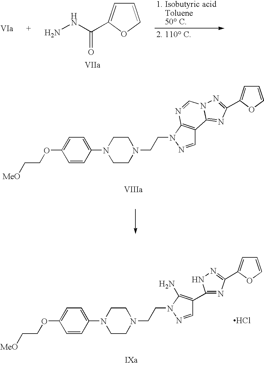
C1=COC(C(NN)=O)=C1.C1(N2CCN(CCN3N=CC4=C3N=CN3C4=NC(C4=CC=CO4)=N3)CC2)=CC=C(OCC[MeO])C=C1.C1(N2CCN(CCN3N=CC(C4=NC(C5=CC=CO5)=NN4)=C3N)CC2)=CC=C(OCC[MeO])C=C1.Cl
